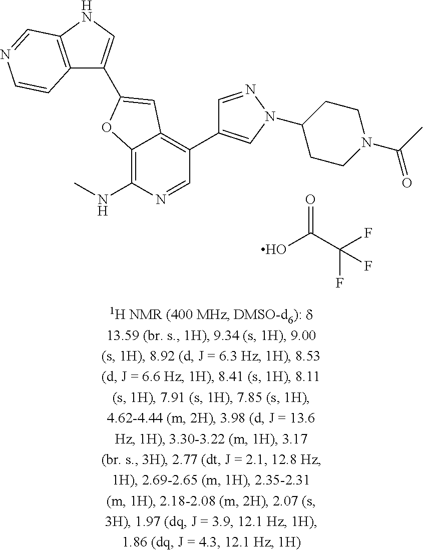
C(C(O)=O)(F)(F)F.C12=C(NC)N=CC(C3=CN(C4CCN(C(C)=O)CC4)N=C3)=C1C=C(C1=CNC3=C1C=CN=C3)O2
